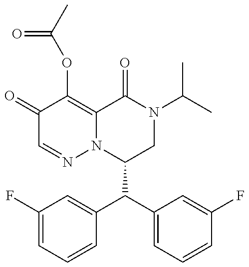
C1(C(C2=CC(F)=CC=C2)C2=CC=CC(F)=C2)CN(C(C)C)C(=O)C2=C(OC(=O)C)C(=O)C=NN12
